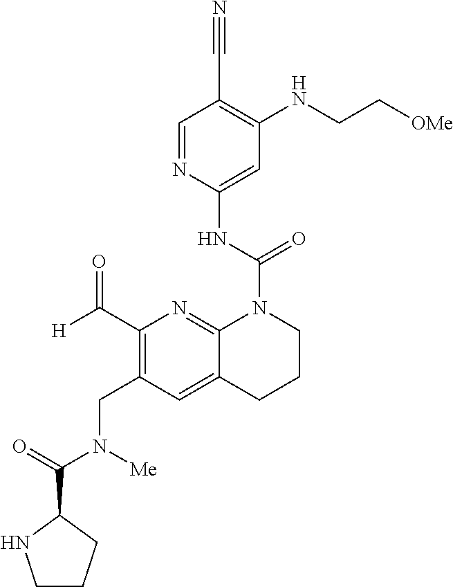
C(CNC1=C(C#N)C=NC(NC(=O)N2C3=NC(C([H])=O)=C(CN(C(C4NCCC4)=O)[Me])C=C3CCC2)=C1)[OMe]
